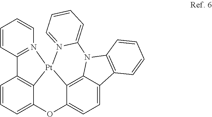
C1=CC2=N(C=C1)[Pt]13C4=C2C=CC=C4OC2=CC=C4C(=C12)N(C1=CC=CC=N31)C1=C4C=CC=C1
